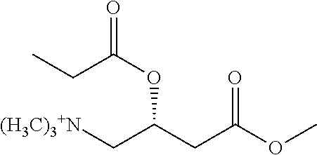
[(H3C)3+N]CC(CC(OC)=O)OC(=O)CC
